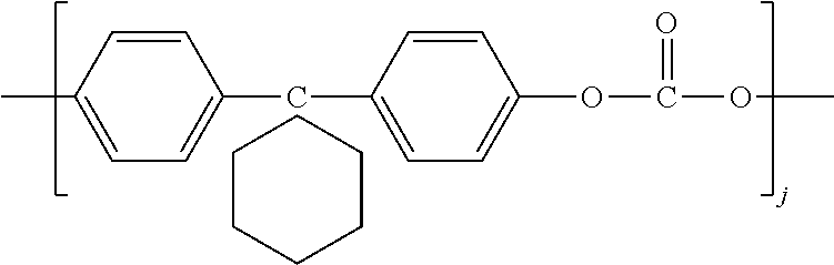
C1=CC(C)=CC=C1CC1=CC=C(OC(OC)=O)C=C1.C1CCCCC1
